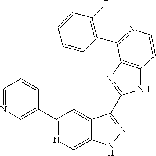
C1=NC=C(C2=NC=C3C(=C2)C(C2=NC4=C(N2)C=CN=C4C2=C(F)C=CC=C2)=NN3)C=C1
